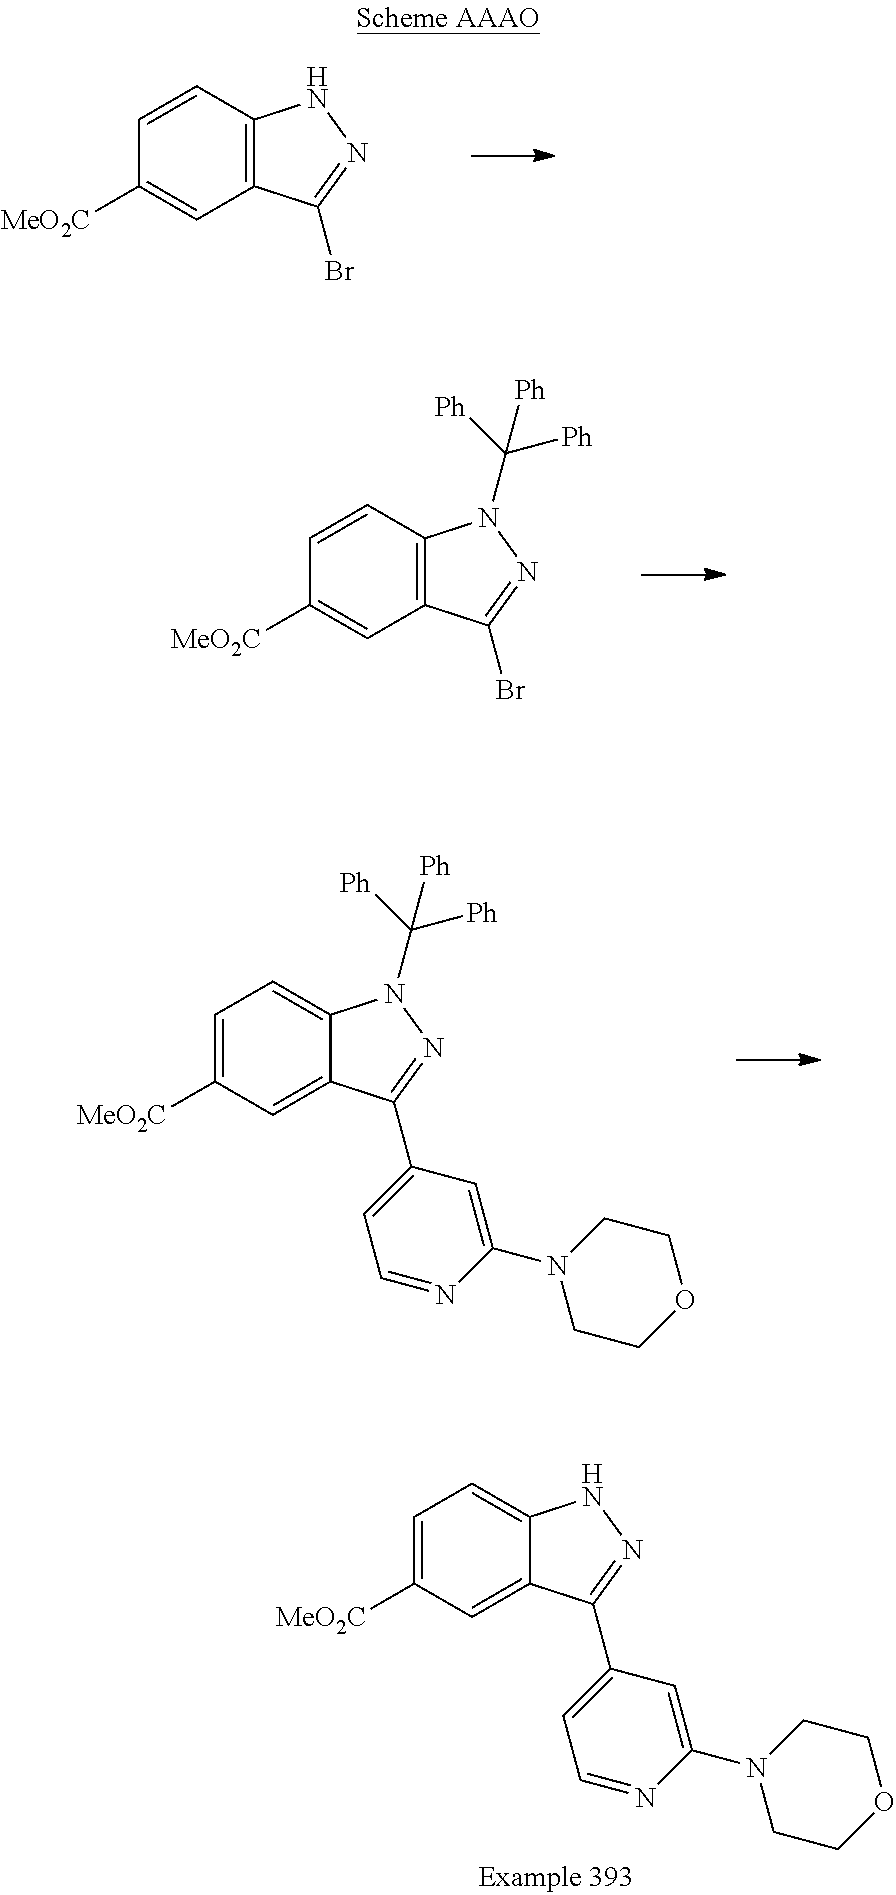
C1=CC2=C(C=C1[MeO2C])C(Br)=NN2.C1=CC2=C(C=C1[MeO2C])C(Br)=NN2C([Ph])([Ph])[Ph].C1=C([MeO2C])C=C2C(=C1)N(C([Ph])([Ph])[Ph])N=C2C1=CC=NC(N2CCOCC2)=C1.C1=C([MeO2C])C=C2C(=C1)NN=C2C1=CC=NC(N2CCOCC2)=C1
